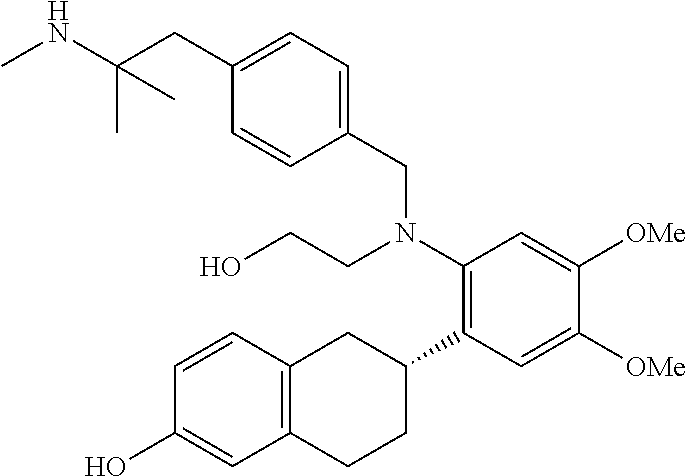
C(C1=CC=C(CN(C2=C(C3CC4=C(CC3)C=C(O)C=C4)C=C([OMe])C([OMe])=C2)CCO)C=C1)C(NC)(C)C
